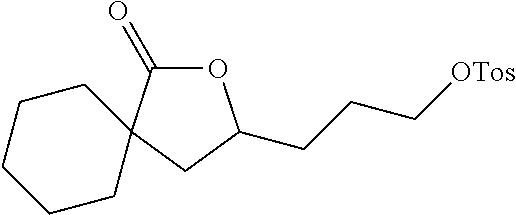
C(CC[OTos])C1OC(=O)C2(C1)CCCCC2
